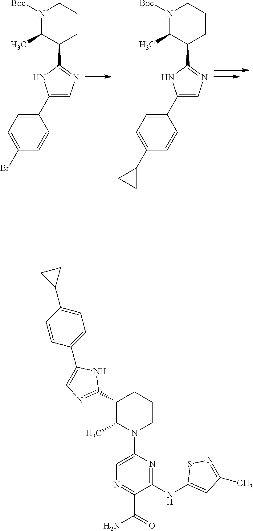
C1(C2=CN=C(C3CCCN([Boc])C3C)N2)=CC=C(Br)C=C1.C1(C2=CN=C(C3CCCN([Boc])C3C)N2)=CC=C(C2CC2)C=C1.C1(N2CCCC(C3=NC=C(C4=CC=C(C5CC5)C=C4)N3)C2C)=CN=C(C(N)=O)C(NC2=CC(C)=NS2)=N1
